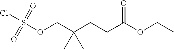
CCOC(CCC(COS(Cl)(=O)=O)(C)C)=O
